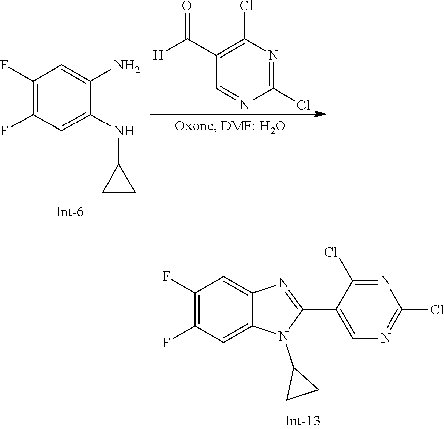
C1(C([H])=O)=C(Cl)N=C(Cl)N=C1.C1(F)=C(F)C=C(NC2CC2)C(N)=C1.C1(F)=C(F)C=C2C(=C1)N=C(C1=CN=C(Cl)N=C1Cl)N2C1CC1
